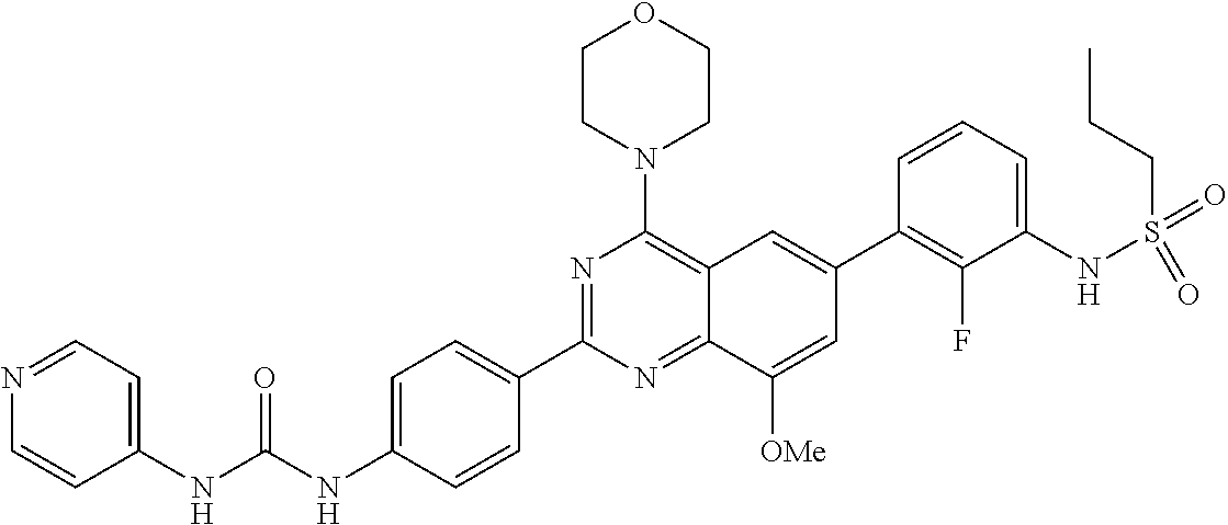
C1=C(NC(NC2=CC=NC=C2)=O)C=CC(C2=NC(N3CCOCC3)=C3C(=N2)C([OMe])=CC(C2=C(F)C(NS(=O)(=O)CCC)=CC=C2)=C3)=C1
